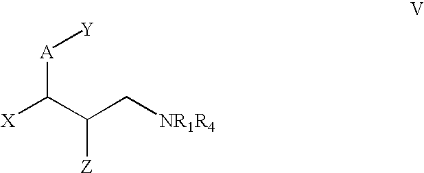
[X]C(C(C[NR1R4])[Z])[A][Y]
